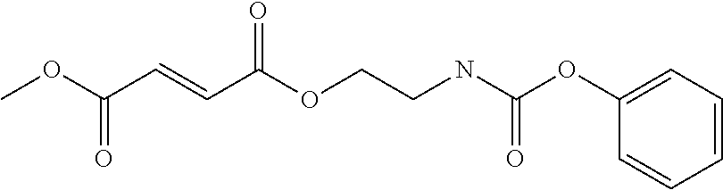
COC(C=CC(OCCNC(OC1=CC=CC=C1)=O)=O)=O
